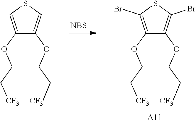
C1(OCC[CF3])=CSC=C1OCC[CF3].[NBS].C1(OCC[CF3])=C(Br)SC(Br)=C1OCC[CF3].[A11]
